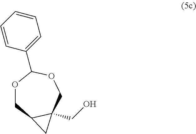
C12C(CO)(COC(C3=CC=CC=C3)OC1)C2
